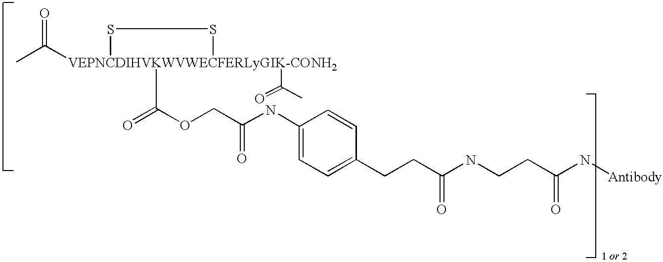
CC([VEPNCDIHVKWVWECFERLyGIK-CONH2]1(C(=O)OCC(NC2=CC=C(CCC(NCCC(N[Antibody])=O)=O)C=C2)=O)(C(=O)C)SS1)=O
